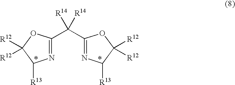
N1=C(C(C2=NC([R13])C([R12])([R12])O2)([R14])[R14])OC([R12])([R12])C1[R13]
